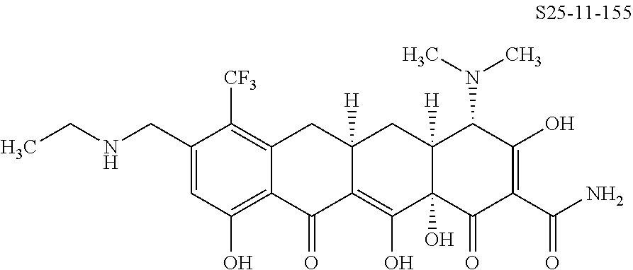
C1=C(CNCC)C([CF3])=C2C(=C1O)C(=O)C1=C(O)C3(O)C([H])(CC1([H])C2)C(N(C)C)C(O)=C(C(N)=O)C3=O
